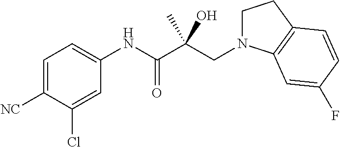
C1=C([NC])C(Cl)=CC(NC(C(CN2CCC3=C2C=C(F)C=C3)(O)C)=O)=C1
